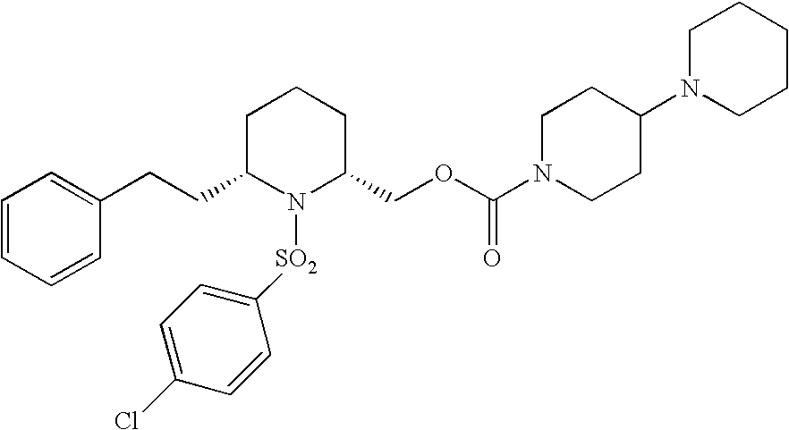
C1C(CCC2=CC=CC=C2)N([SO2]C2=CC=C(Cl)C=C2)C(COC(N2CCC(N3CCCCC3)CC2)=O)CC1
